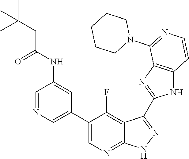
C1=NC=C(C2=CN=C3C(=C2F)C(C2=NC4=C(N2)C=CN=C4N2CCCCC2)=N[N H]3)C=C1NC(CC(C)(C)C)=O
